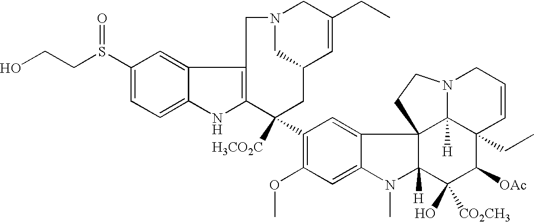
C1(S(CCO)=O)=CC=C2C(=C1)C1=C(N2)C([H3CO2C])(C2=C(OC)C=C3C(=C2)C24C([H])(N3C)C(O)([CO2CH3])C([OAc])C3(CC)C2([H])N(CC=C3)CC4)CC2C=C(CC)CN(C2)C1
